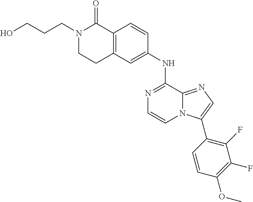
C12=C(C=C(NC3=NC=CN4C3=NC=C4C3=C(F)C(F)=C(OC)C=C3)C=C1)CCN(CCCO)C2=O
